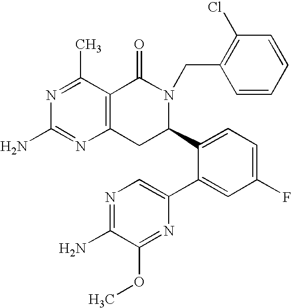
C12=C(C(C)=NC(N)=N1)C(=O)N(CC1=C(Cl)C=CC=C1)C(C1=CC=C(F)C=C1C1=CN=C(N)C(OC)=N1)C2
